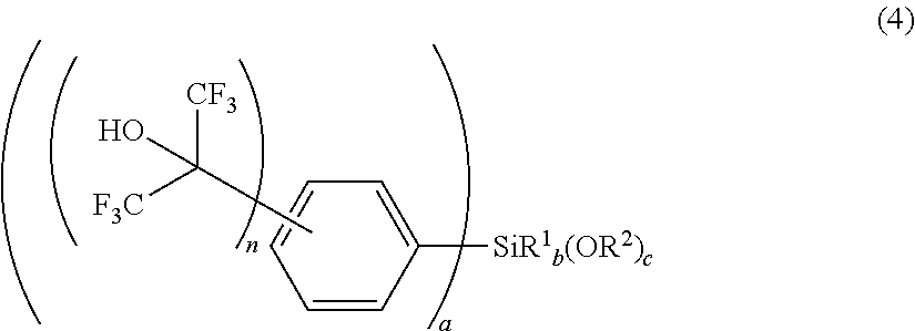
C1=CC([SiR1b(OR2)c])=CC=C1.CC([F3C])([CF3])O
